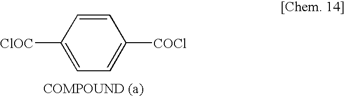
C1=CC([ClOC])=CC=C1[COCl]
